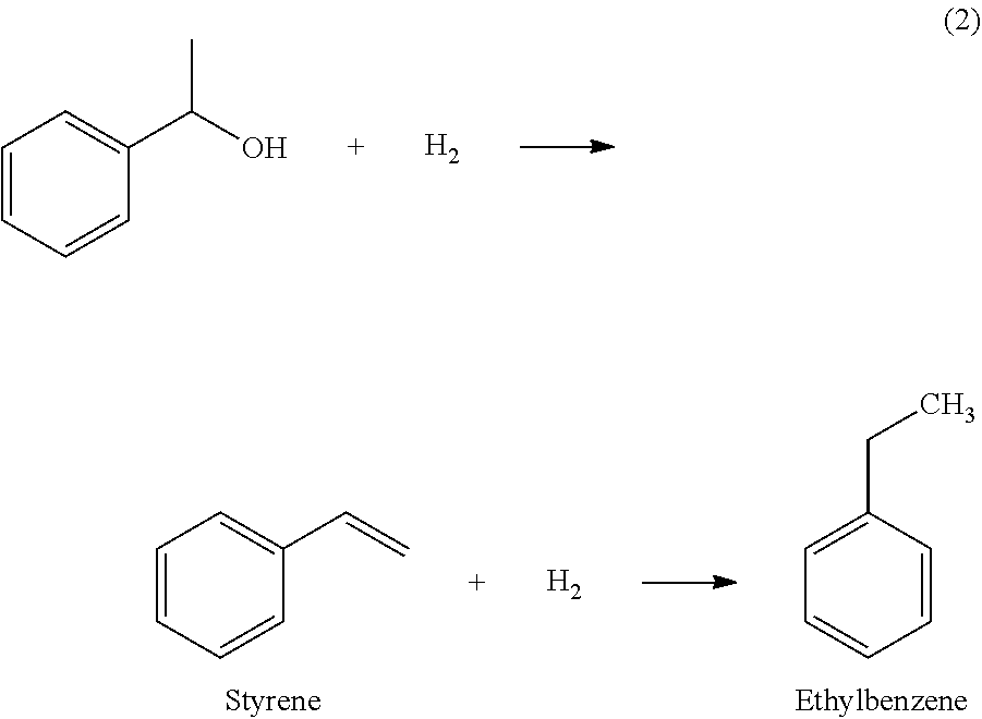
C1=CC=CC(C=C)=C1.C1=C(CC)C=CC=C1.[H2].C1=CC=CC(C(O)C)=C1.[H2]
